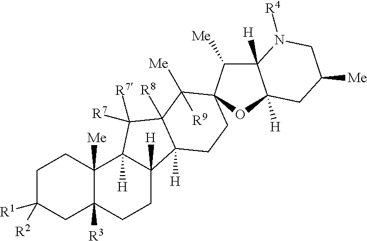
C1C([R1])([R2])CC2([R3])C([Me])(C1)C1([H])C([H])(CC2)C2([H])C([R8])(C1([R7])[R7])C([Me])([R9])C1(C([Me])C3([H])C([H])(O1)CC([Me])CN3[R4])CC2
